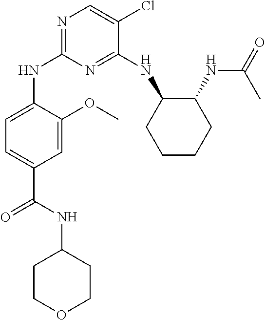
N1=C(NC2CCCCC2NC(=O)C)C(Cl)=CN=C1NC1=CC=C(C(NC2CCOCC2)=O)C=C1OC
